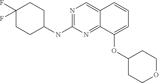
C1(F)(F)CCC(NC2=NC=C3C(=N2)C(OC2CCOCC2)=CC=C3)CC1
